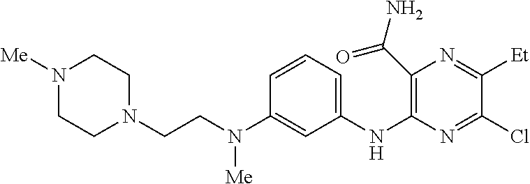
C1=CC=C(NC2=C(C(N)=O)N=C([Et])C(Cl)=N2)C=C1N(CCN1CCN([Me])CC1)[Me]
